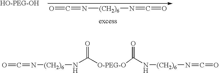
O=C=N[(CH2)6]N=C=O.O=C=N[(CH2)6]NC([O-PEG-O]C(N[(CH2)6]N=C=O)=O)=O
